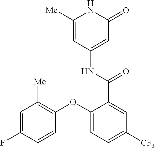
C1([Me])=CC(NC(=O)C2=CC([CF3])=CC=C2OC2=C([Me])C=C(F)C=C2)=CC(=O)N1
